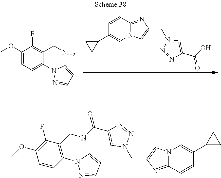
C1=CC2=NC(CN3N=NC(C(O)=O)=C3)=CN2C=C1C1CC1.COC1=CC=C(N2N=CC=C2)C(CN)=C1F.C1=CC2=NC(CN3N=NC(C(=O)NCC4=C(N5N=CC=C5)C=CC(OC)=C4F)=C3)=CN2C=C1C1CC1
